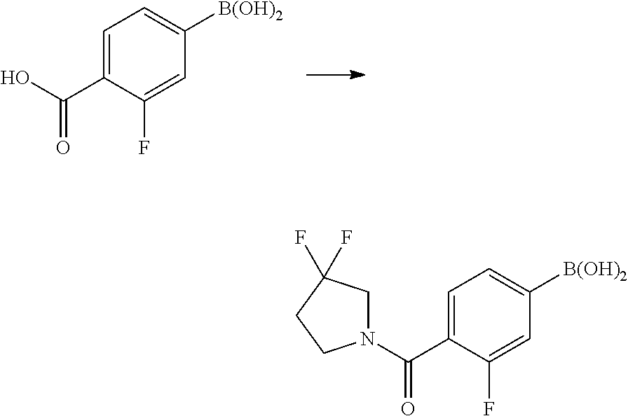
C1=C(C(O)=O)C(F)=CC([B(OH)2])=C1.C1=C(C(N2CC(F)(F)CC2)=O)C(F)=CC([B(OH)2])=C1
